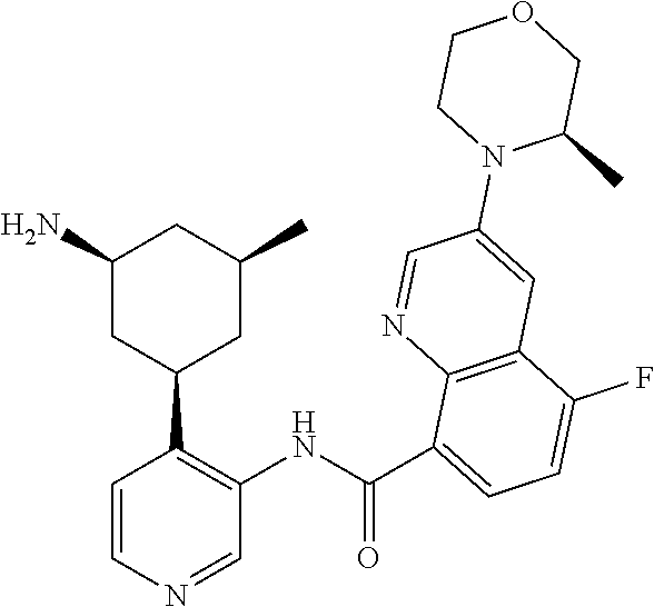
C1=CN=CC(NC(C2=CC=C(F)C3=C2N=CC(N2C(C)COCC2)=C3)=O)=C1C1CC(C)CC(N)C1
